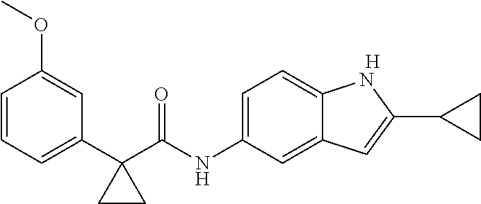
C1=CC=C(C2(C(NC3=CC=C4C(=C3)C=C(C3CC3)N4)=O)CC2)C=C1OC.[H]
